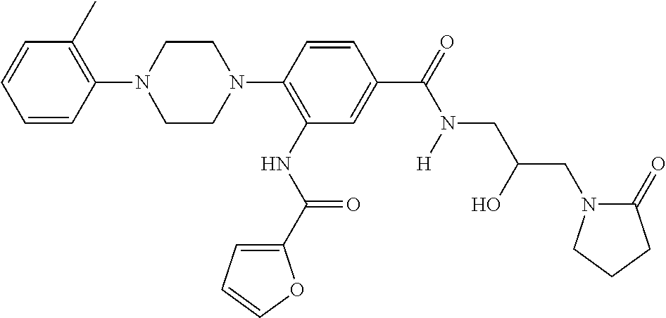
C1(N2CCN(C3=C(NC(=O)C4=CC=CO4)C=C(C(=O)N(CC(CN4C(=O)CCC4)O)[H])C=C3)CC2)=C(C)C=CC=C1
